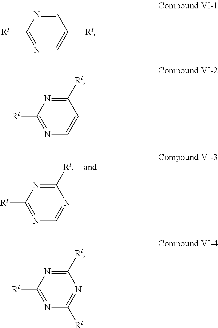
N1=CN=C([Rt])N=C1[Rt].C1([Rt])=CN=C([Rt])N=C1.C1=CN=C([Rt])N=C1[Rt].N1=C([Rt])N=C([Rt])N=C1[Rt]
